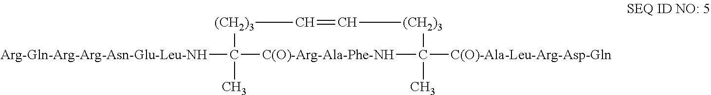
[Arg-Gln-Arg-Arg-Asn-Glu-Leu-NH]C1(C)[C(O)-Arg-Ala-Phe-NH]C([C(O)-Ala-Leu-Arg-Asp-Gln])(C)[(CH2)3]C=C[(CH2)3]1
